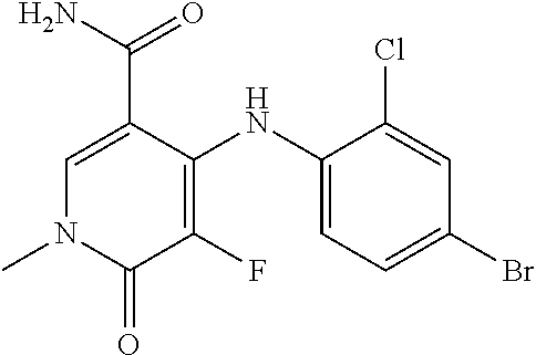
NC(=O)C1=CN(C)C(=O)C(F)=C1NC1=CC=C(Br)C=C1Cl
